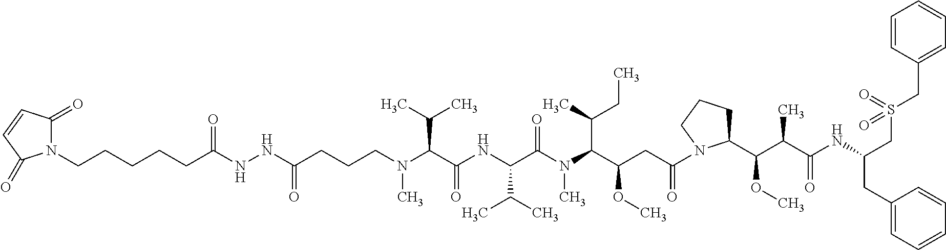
N(C(C(NC(C(N(C(C(CC(=O)N1C(C(C(C(NC(CS(=O)(=O)CC2=CC=CC=C2)CC2=CC=CC=C2)=O)C)OC)CCC1)OC)C(CC)C)C)=O)C(C)C)=O)C(C)C)(C)CCCC(NNC(CCCCCN1C(=O)C=CC1=O)=O)=O
